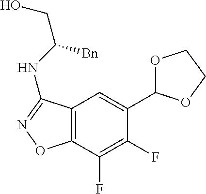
C12=C(C(F)=C(F)C(C3OCCO3)=C1)ON=C2NC(CO)[Bn]
